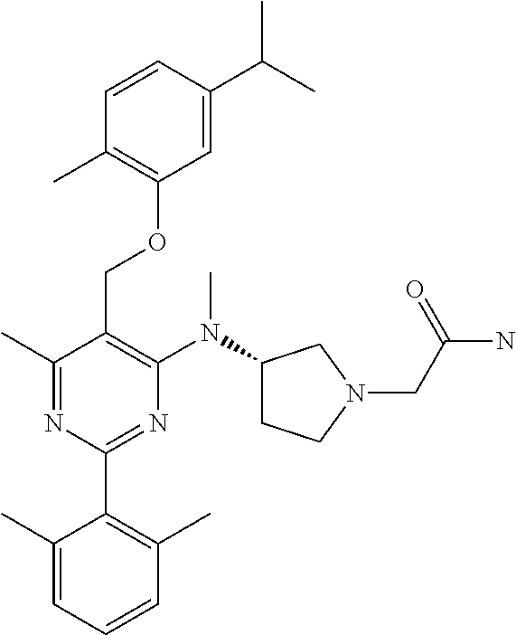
C1=C(C(C)C)C=CC(C)=C1OCC1=C(N(C2CCN(CC(N)=O)C2)C)N=C(C2=C(C)C=CC=C2C)N=C1C
